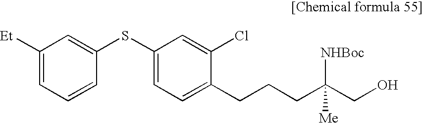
C1([Et])=CC=CC(SC2=CC=C(CCCC(CO)([NHBoc])[Me])C(Cl)=C2)=C1
